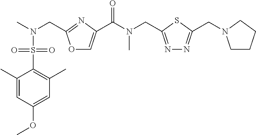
CN(CC1=NC(C(N(CC2=NN=C(CN3CCCC3)S2)C)=O)=CO1)S(=O)(=O)C1=C(C)C=C(OC)C=C1C
